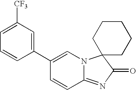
C12=NC(=O)C3(N1C=C(C1=CC([CF3])=CC=C1)C=C2)CCCCC3
